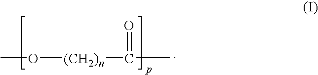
CO[(CH2)n]C(C)=O
